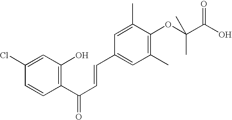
C1(Cl)=CC(O)=C(C(C=CC2=CC(C)=C(OC(C(O)=O)(C)C)C(C)=C2)=O)C=C1
